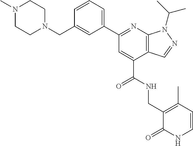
C1(CN2CCN(C)CC2)=CC(C2=NC3=C(C(C(=O)NCC4=C(C)C=CNC4=O)=C2)C=NN3C(C)C)=CC=C1
